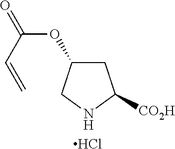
C1C(OC(=O)C=C)CNC1[CO2H].Cl
